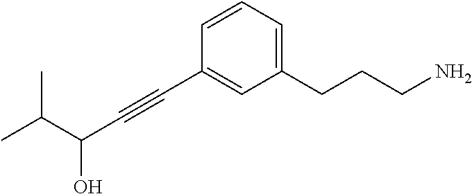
C1(CCCN)=CC=CC(C#CC(O)C(C)C)=C1
